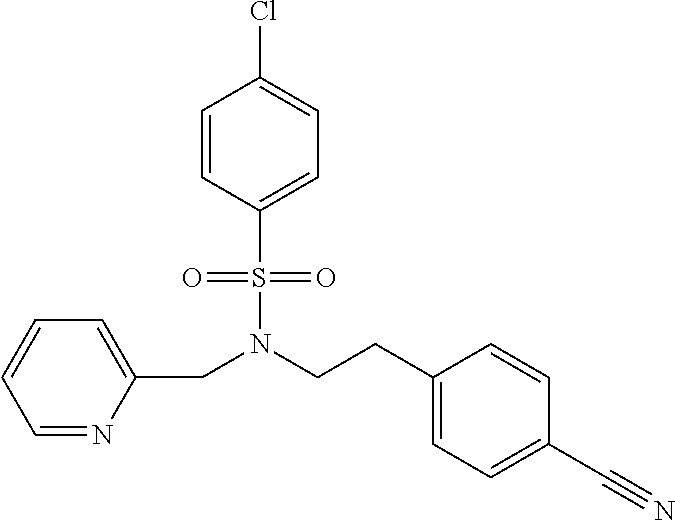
C(N(CCC1=CC=C(C#N)C=C1)S(=O)(=O)C1=CC=C(Cl)C=C1)C1=CC=CC=N1
